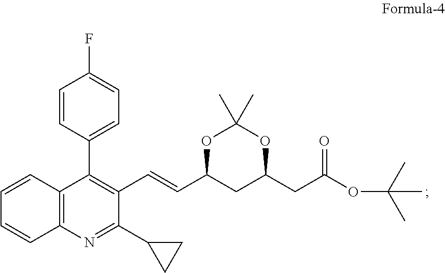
O1C(C=CC2=C(C3=CC=C(F)C=C3)C3=C(N=C2C2CC2)C=CC=C3)CC(CC(OC(C)(C)C)=O)OC1(C)C
